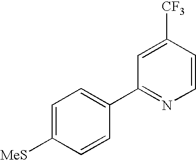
C1=C([CF3])C=CN=C1C1=CC=C([MeS])C=C1
